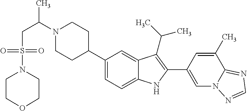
N1(C(CS(N2CCOCC2)(=O)=O)C)CCC(C2=CC=C3C(=C2)C(C(C)C)=C(C2=CN4C(=NC=N4)C(C)=C2)N3)CC1
